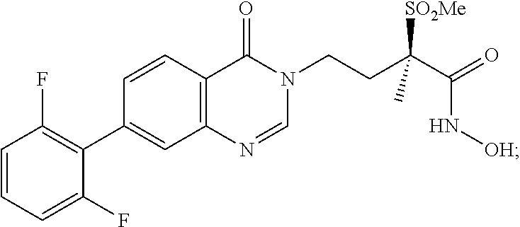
C12=C(C=CC(C3=C(F)C=CC=C3F)=C1)C(=O)N(CCC(C(=O)N[OH])([SO2Me])C)C=N2
